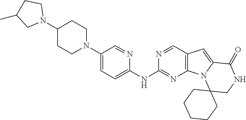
C1(N2CCC(C)C2)CCN(C2=CC=C(NC3=NC4=C(C=N3)C=C3N4C4(CNC3=O)CCCCC4)N=C2)CC1
